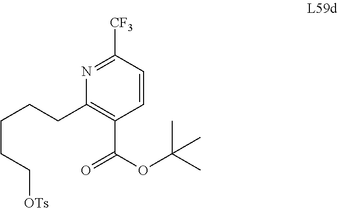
C(CC[OTs])CCC1=C(C(=O)OC(C)(C)C)C=CC([CF3])=N1
